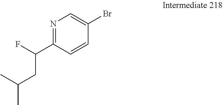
N1=C(C(F)CC(C)C)C=CC(Br)=C1
